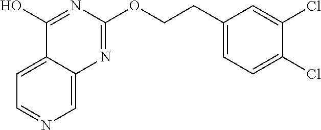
C1=C2C(=CC=N1)C(O)=NC(OCCC1=CC=C(Cl)C(Cl)=C1)=N2
